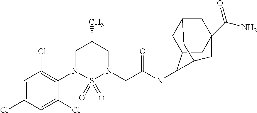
C1=C(Cl)C=C(Cl)C(N2S(=O)(=O)N(CC(NC3C4CC5CC(C(=O)N)(CC3C5)C4)=O)CC(C)C2)=C1Cl
